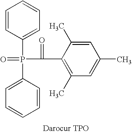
C1=CC(P(=O)(C2=CC=CC=C2)C(C2=C(C)C=C(C)C=C2C)=O)=CC=C1
